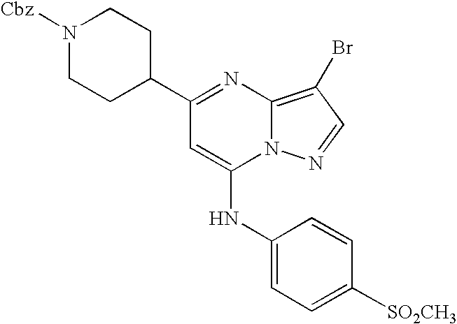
C1C(C2=NC3=C(Br)C=NN3C(NC3=CC=C([SO2CH3])C=C3)=C2)CCN([Cbz])C1
